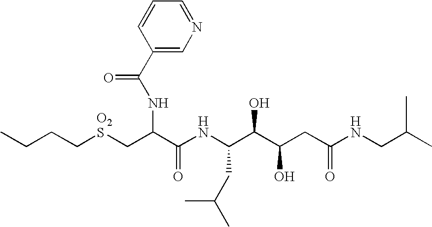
C(CC[O2S]CC(C(NC(C(C(CC(NCC(C)C)=O)O)O)CC(C)C)=O)NC(C1=CN=CC=C1)=O)C
